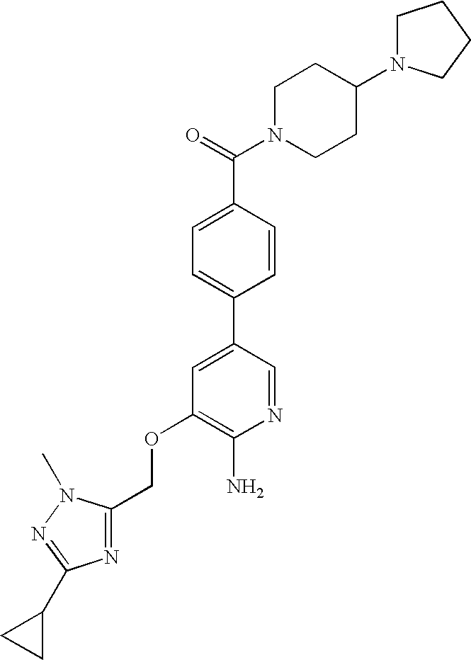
C(OC1=C(N)N=CC(C2=CC=C(C(=O)N3CCC(N4CCCC4)CC3)C=C2)=C1)C1=NC(C2CC2)=NN1C
